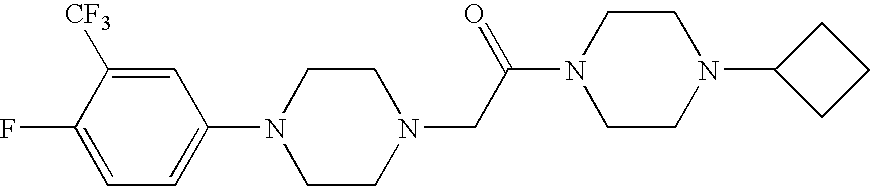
N1(CC(N2CCN(C3CCC3)CC2)=O)CCN(C2=CC=C(F)C([CF3])=C2)CC1
